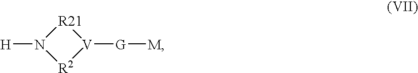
N1([H])[R2][V]([G][M])[R21]1
